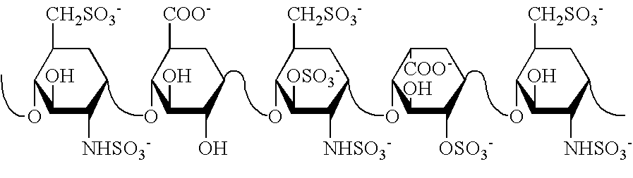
C1(O)C([NHSO3-])CCC([CH2SO3-])C1O.C1(O)C(O)CCC([COO-])C1O.C1([OSO3-])C([NHSO3-])CCC([CH2SO3-])C1O.C1(O)C([OSO3-])CCC([COO-])C1O.C1(O)C([NHSO3-])CCC([CH2SO3-])C1O
